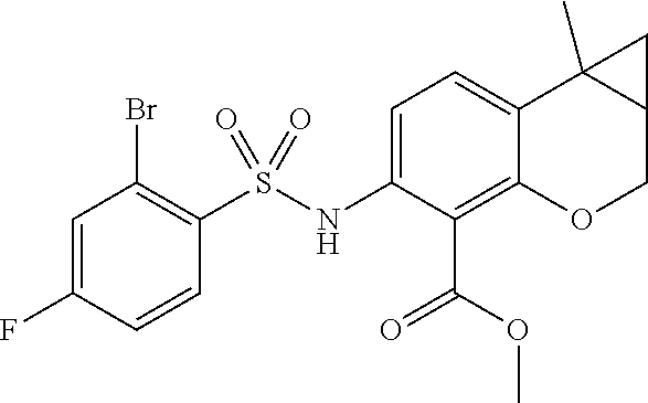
C1=C(NS(C2=C(Br)C=C(F)C=C2)(=O)=O)C(C(OC)=O)=C2C(=C1)C1(C)C(CO2)C1
